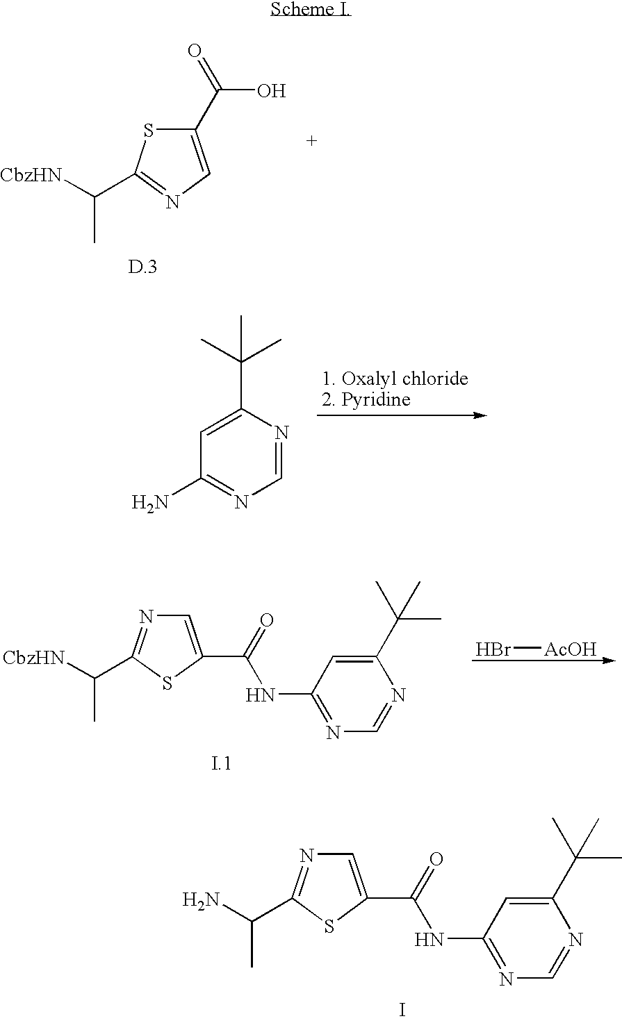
C1(C(=O)O)=CN=C(C([CbzHN])C)S1.C1=NC(C(C)(C)C)=CC(N)=N1.C1=C(C(=O)NC2=NC=NC(C(C)(C)C)=C2)SC(C(N)C)=N1.I.Br[AcOH].C1=C(C(=O)NC2=NC=NC(C(C)(C)C)=C2)SC(C([CbzHN])C)=N1
